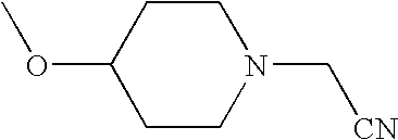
C1CC(OC)CCN1C[CN]
